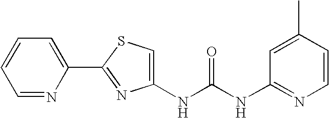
C1(NC(NC2=NC=CC(C)=C2)=O)=CSC(C2=CC=CC=N2)=N1
